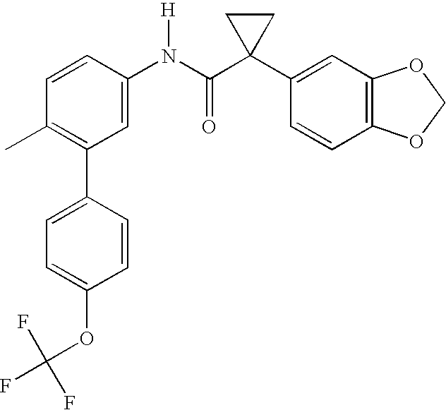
C1(N(C(C2(C3=CC4=C(C=C3)OCO4)CC2)=O)[H])=CC(C2=CC=C(OC(F)(F)F)C=C2)=C(C)C=C1
